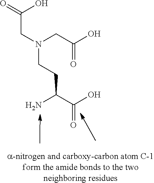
NC(C(O)=O)CCN(CC(O)=O)CC(O)=O
